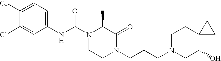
C1(NC(N2CCN(CCCN3CC(O)C4(CC3)CC4)C(=O)C2C)=O)=CC=C(Cl)C(Cl)=C1
